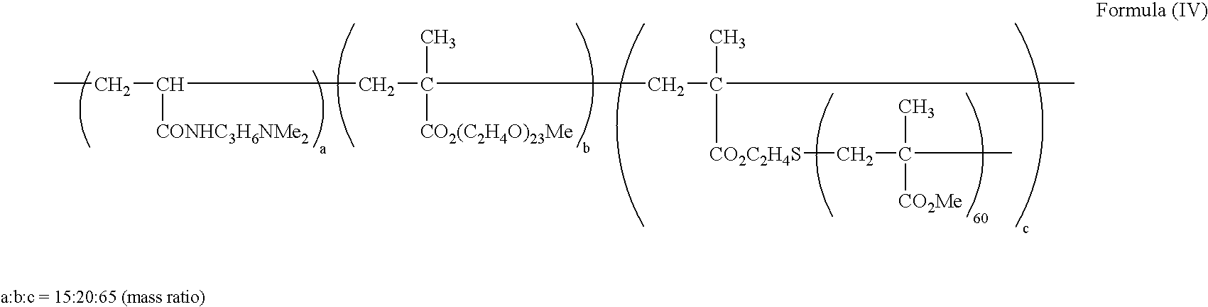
CCC([CONHC3H6NMe2])CC(CC(C)(C)[CO2C2H4S]CC(C)(C)[CO2Me])(C)[CO2(C2H4O)23Me]
